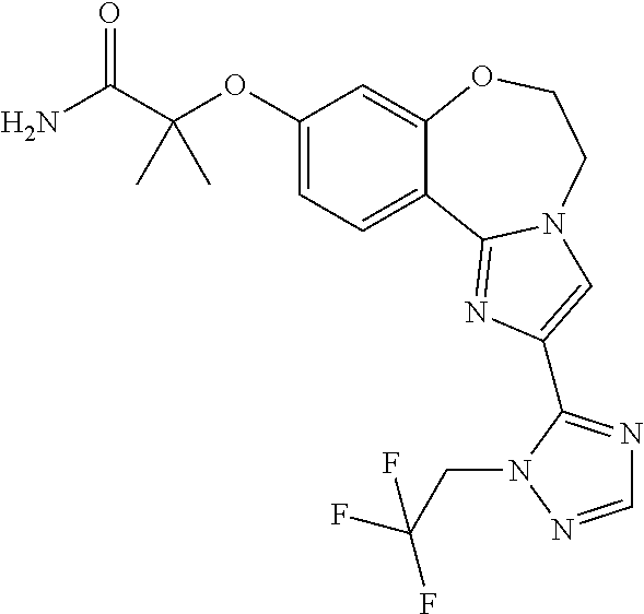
C1(OC(C(N)=O)(C)C)=CC=C2C(=C1)OCCN1C2=NC(C2=NC=NN2CC(F)(F)F)=C1
